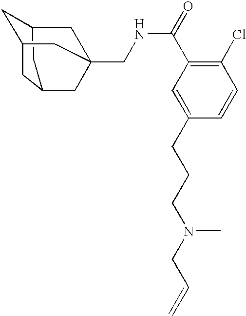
C1C2CC3CC1CC(CNC(C1=C(Cl)C=CC(CCCN(CC=C)C)=C1)=O)(C2)C3
